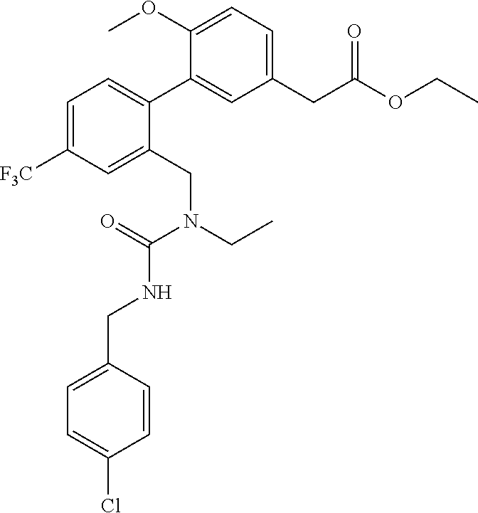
C1=C([F3C])C=C(CN(C(=O)NCC2=CC=C(Cl)C=C2)CC)C(C2=CC(CC(OCC)=O)=CC=C2OC)=C1
